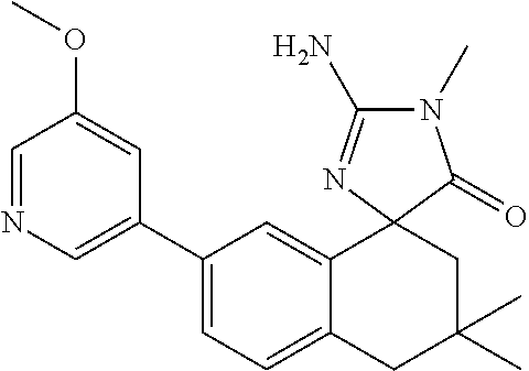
C1(C2=CN=CC(OC)=C2)=CC=C2C(=C1)C1(CC(C)(C)C2)C(=O)N(C)C(N)=N1
